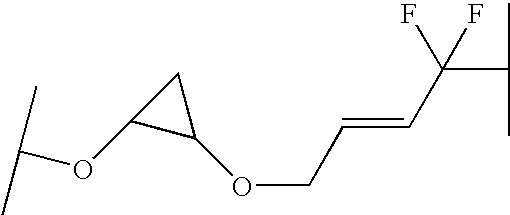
C(C=CC(C(C)C)(F)F)OC1C(OC(C)C)C1
